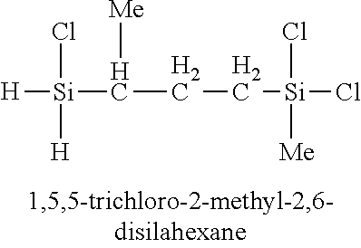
[H][Si](C(CC[Si](Cl)(Cl)[Me])[Me])(Cl)[H]
